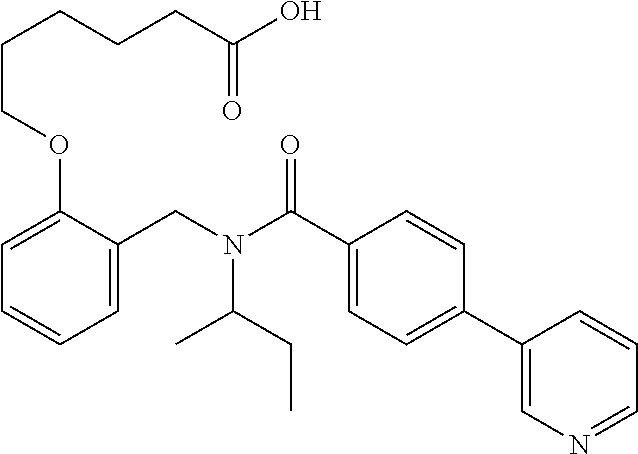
C1=C(CN(C(C2=CC=C(C3=CN=CC=C3)C=C2)=O)C(CC)C)C(OCCCCCC(O)=O)=CC=C1
